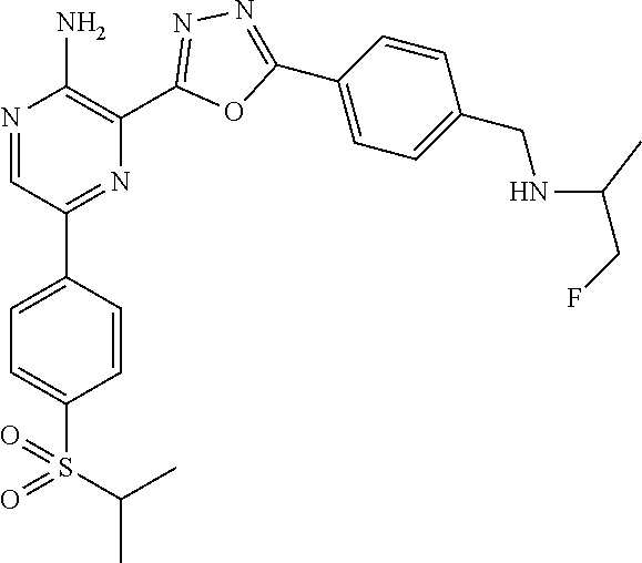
N1=CC(C2=CC=C(S(=O)(C(C)C)=O)C=C2)=NC(C2=NN=C(C3=CC=C(CNC(CF)C)C=C3)O2)=C1N
